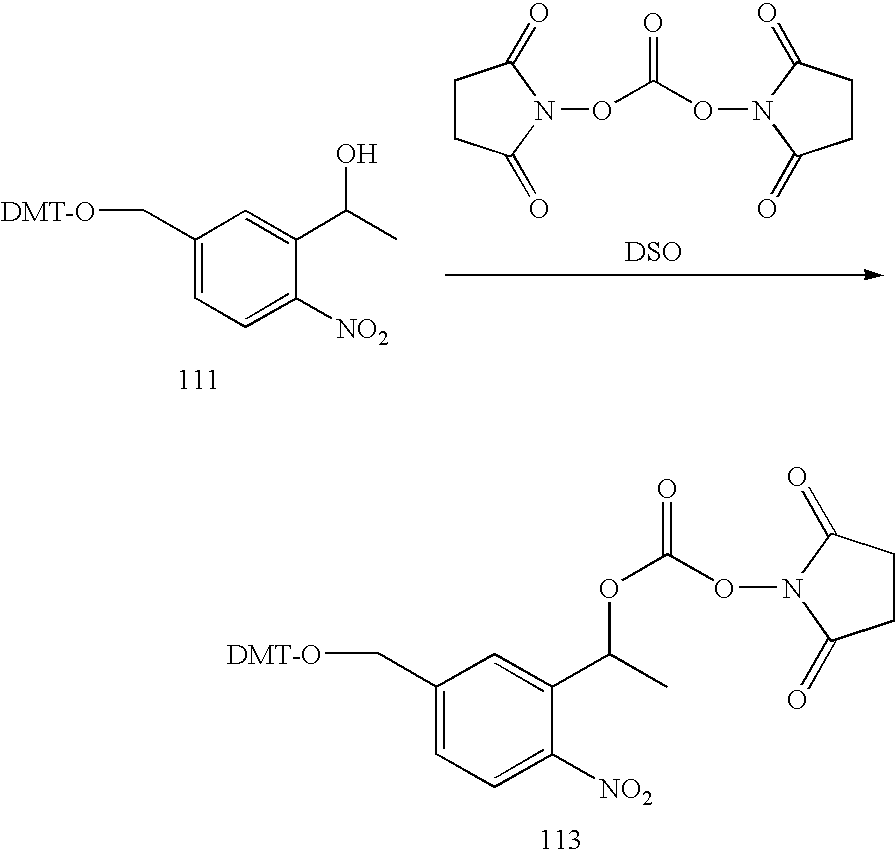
C1(C[DMT-O])=CC=C([NO2])C(C(C)O)=C1.C1CC(=O)N(OC(ON2C(=O)CCC2=O)=O)C1=O.[DSO].C1(C[DMT-O])=CC=C([NO2])C(C(C)OC(ON2C(=O)CCC2=O)=O)=C1
